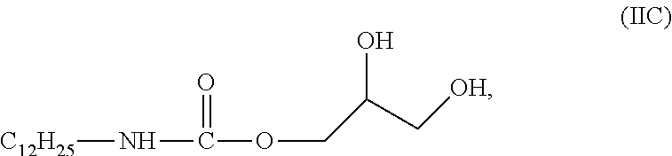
[C12H25]NC(=O)OCC(C[OH])O
